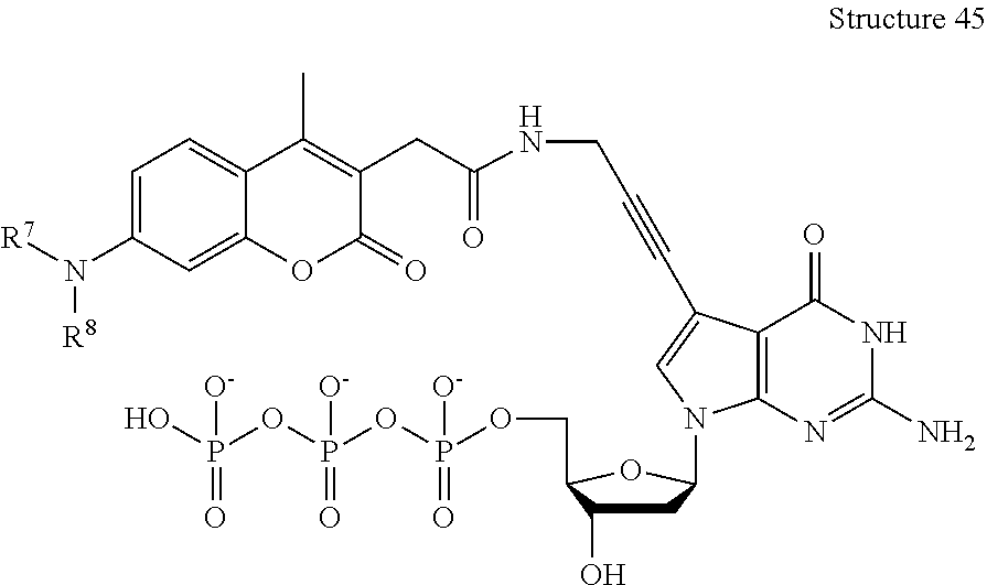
C1=C(N([R8])[R7])C=C2C(=C1)C(C)=C(CC(NCC#CC1=CN(C3CC(O)C(COP(OP(OP(O)(=O)[O-])(=O)[O-])(=O)[O-])O3)C3=C1C(=O)NC(N)=N3)=O)C(=O)O2
